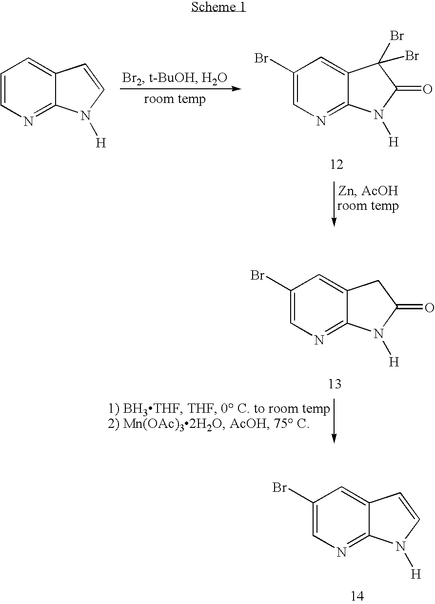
C1=CN=C2C(=C1)C=CN2[H].C1(Br)=CN=C2C(=C1)C(Br)(Br)C(=O)N2[H].C1(Br)=CN=C2C(=C1)CC(=O)N2[H].C1(Br)=CN=C2C(=C1)C=CN2[H]
